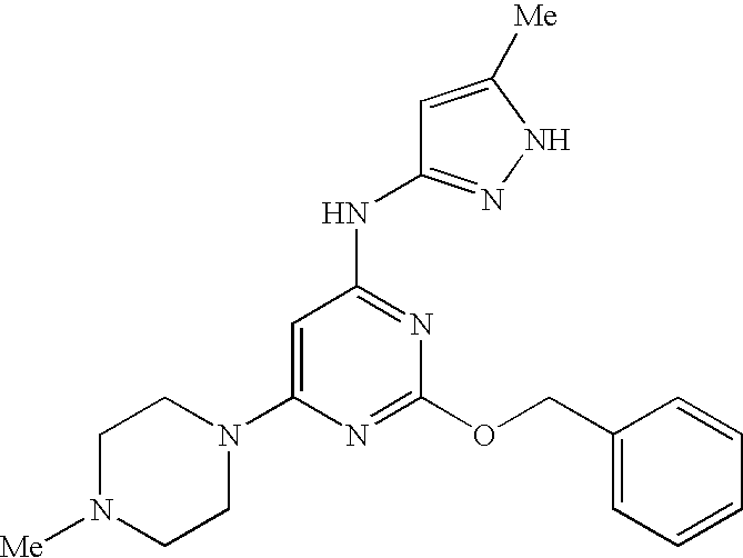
C1(N2CCN([Me])CC2)=CC(NC2=NNC([Me])=C2)=NC(OCC2=CC=CC=C2)=N1
